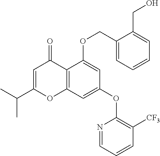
C1=C(C(C)C)OC2=C(C1=O)C(OCC1=CC=CC=C1CO)=CC(OC1=C([CF3])C=CC=N1)=C2
